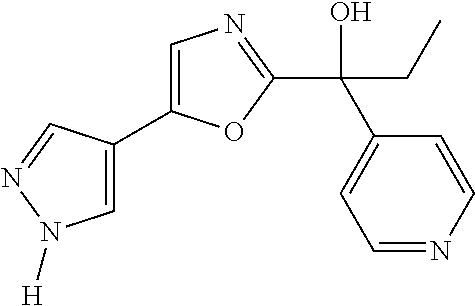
C1=C(C2=CN([H])N=C2)OC(C(CC)(C2=CC=NC=C2)O)=N1
